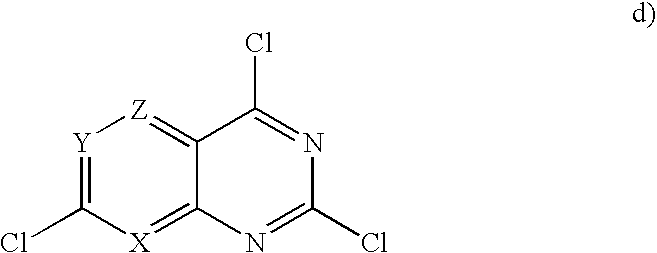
[Y]1=C(Cl)[X]=C2C(=[Z]1)C(Cl)=NC(Cl)=N2
